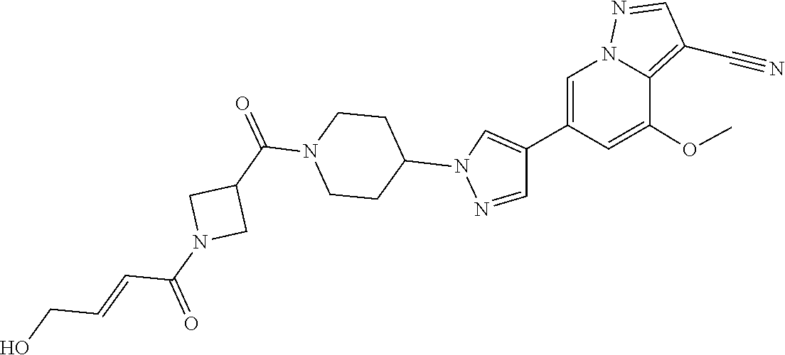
C(N1CC(C(N2CCC(N3C=C(C4=CN5N=CC(C#N)=C5C(OC)=C4)C=N3)CC2)=O)C1)(=O)C=CCO
